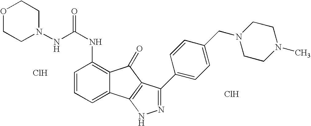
N(C(NC1=C2C(=CC=C1)C1=C(C2=O)C(C2=CC=C(CN3CCN(C)CC3)C=C2)=NN1)=O)N1CCOCC1.Cl.Cl
